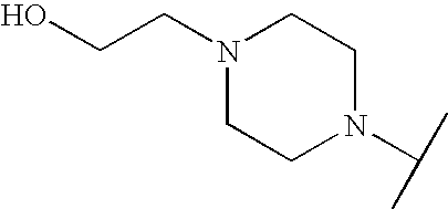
C1CN(C(C)C)CCN1CCO
